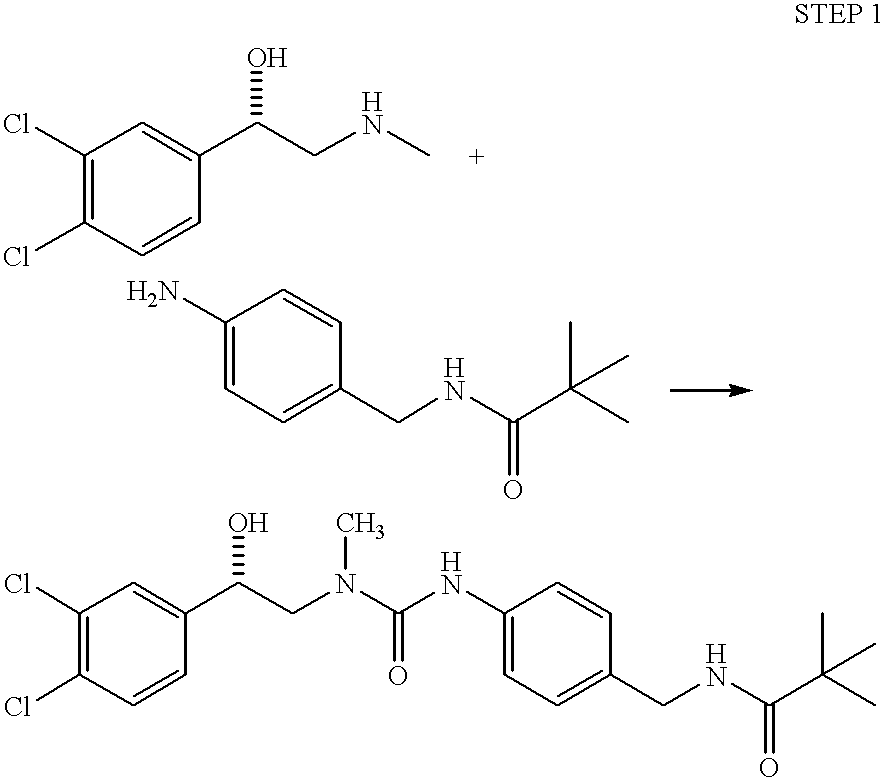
C1=CC(C(CNC)O)=CC(Cl)=C1Cl.C1=CC(C(CN(C(NC2=CC=C(CNC(C(C)(C)C)=O)C=C2)=O)C)O)=CC(Cl)=C1Cl.NC1=CC=C(CNC(C(C)(C)C)=O)C=C1
